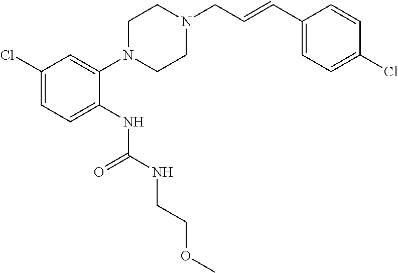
C1(Cl)=CC=C(NC(NCCOC)=O)C(N2CCN(CC=CC3=CC=C(Cl)C=C3)CC2)=C1
